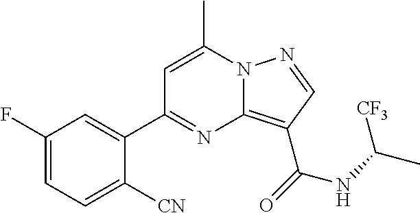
C1=C(C)N2C(=C(C(=O)NC(C)[CF3])C=N2)N=C1C1=CC(F)=CC=C1[CN]
